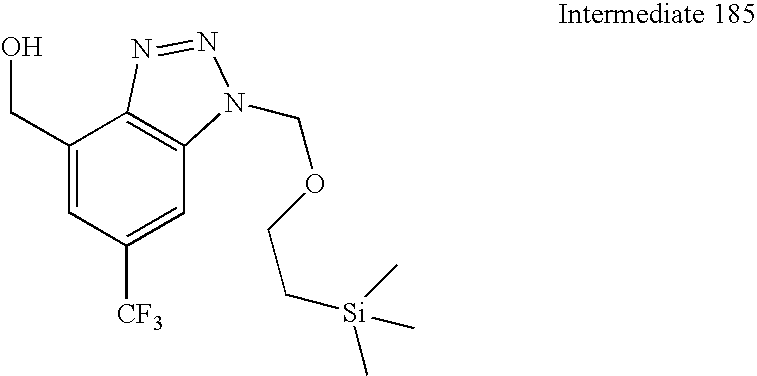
C(C1=CC([CF3])=CC2=C1N=NN2COCC[Si](C)(C)C)O
